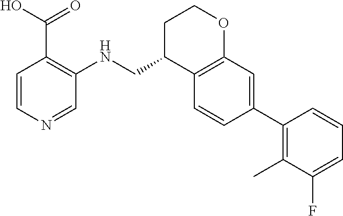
C1=CN=CC(NCC2C3=C(OCC2)C=C(C2=C(C)C(F)=CC=C2)C=C3)=C1C(O)=O
